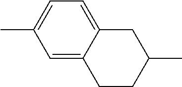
C1=C(C)C=C2C(=C1)CC(C)CC2
